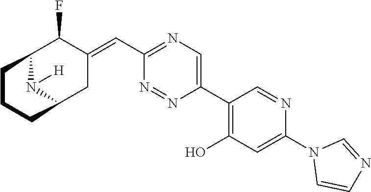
C12N([H])C(CC(=CC3=NC=C(C4=C(O)C=C(N5C=CN=C5)N=C4)N=N3)C1F)CCC2
